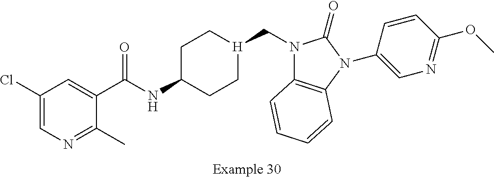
C1(Cl)=CN=C(C)C(C(NC2CC[H](CN3C4=C(N(C5=CN=C(OC)C=C5)C3=O)C=CC=C4)CC2)=O)=C1
